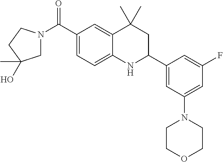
C(C1=CC=C2C(=C1)C(C)(C)CC(C1=CC(N3CCOCC3)=CC(F)=C1)N2)(=O)N1CC(C)(O)CC1
